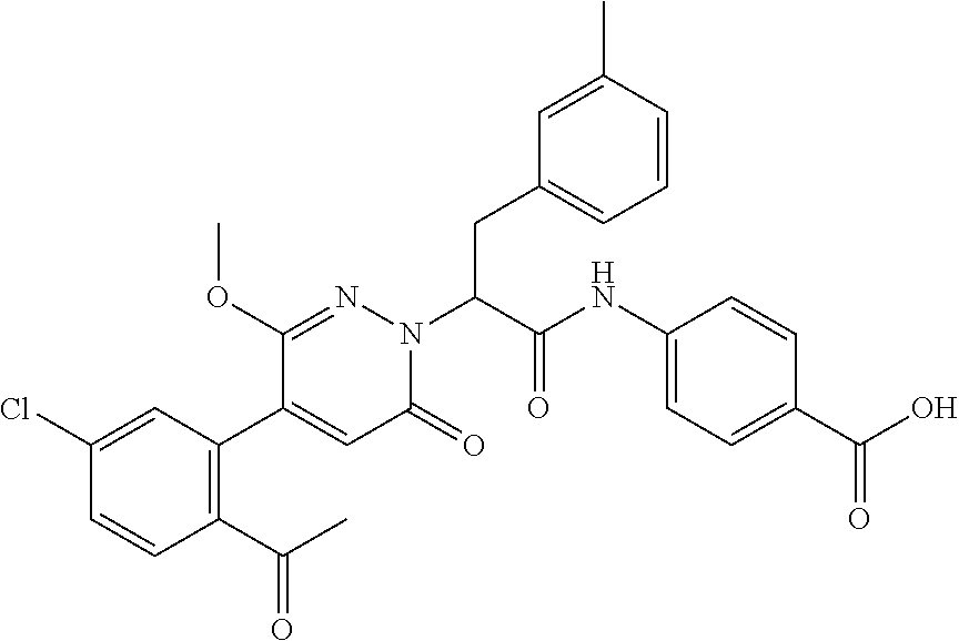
C1(Cl)=CC(C2=CC(=O)N(C(CC3=CC=CC(C)=C3)C(NC3=CC=C(C(O)=O)C=C3)=O)N=C2OC)=C(C(C)=O)C=C1
